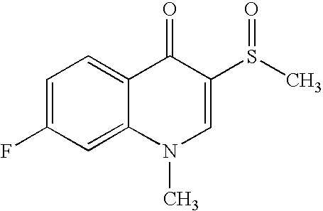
C1=C(F)C=C2C(=C1)C(=O)C(S(=O)C)=CN2C
